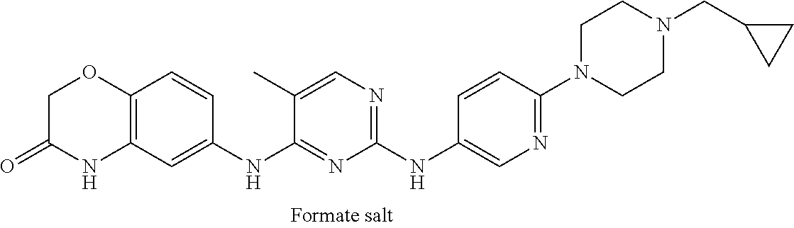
C1(NC2=CN=C(N3CCN(CC4CC4)CC3)C=C2)=NC=C(C)C(NC2=CC3=C(C=C2)OCC(=O)N3)=N1
